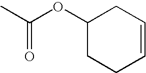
CC(OC1CCC=CC1)=O
